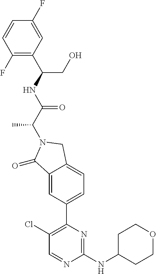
C1(=O)C2=CC(C3=C(Cl)C=NC(NC4CCOCC4)=N3)=CC=C2CN1C(C(NC(C1=C(F)C=CC(F)=C1)CO)=O)C
